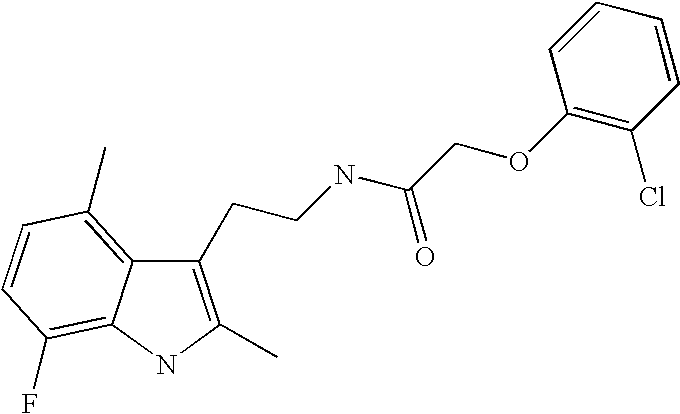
C1(CCNC(COC2=C(Cl)C=CC=C2)=O)=C(C)NC2=C(F)C=CC(C)=C12
